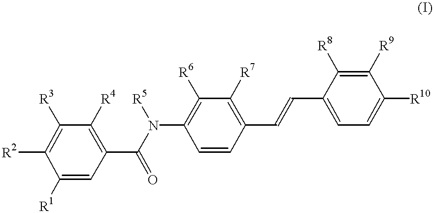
[R2]C1=C([R3])C([R4])=C(C(=O)N([R5])C2=C([R6])C([R7])=C(C=CC3=CC=C([R10])C([R9])=C3[R8])C=C2)C=C1[R1]
